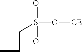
CCCS(O[CE])(=O)=O
